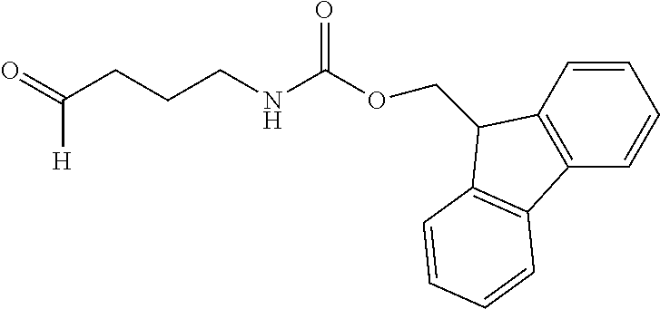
C1=CC2=C(C=C1)C1=C(C=CC=C1)C2COC(NCCCC(=O)[H])=O
